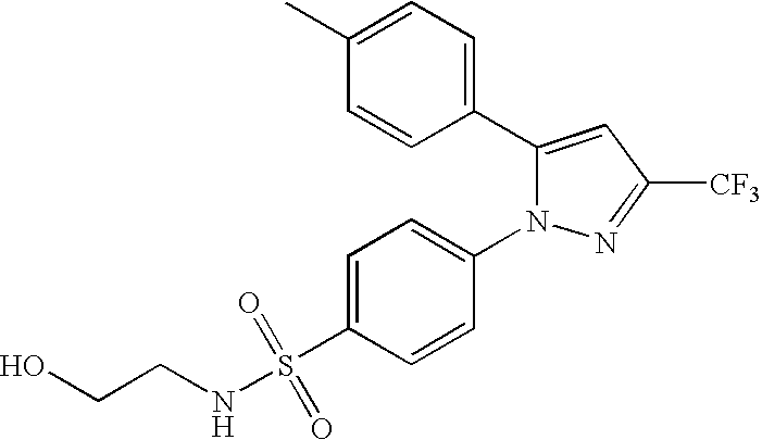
C1(C2=CC=C(C)C=C2)=CC([CF3])=NN1C1=CC=C(S(=O)(=O)NCCO)C=C1
